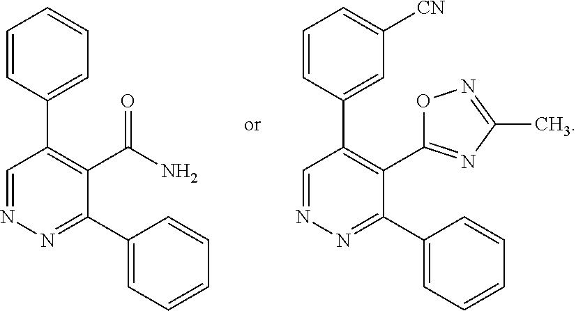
C1=NN=C(C2=CC=CC=C2)C(C(N)=O)=C1C1=CC=CC=C1.C1=NN=C(C2=CC=CC=C2)C(C2=NC(C)=NO2)=C1C1=CC([CN])=CC=C1
